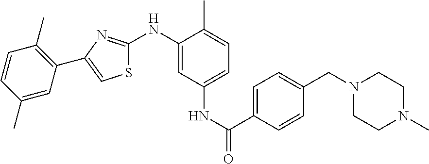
S1C(NC2=CC(NC(C3=CC=C(CN4CCN(C)CC4)C=C3)=O)=CC=C2C)=NC(C2=C(C)C=CC(C)=C2)=C1
